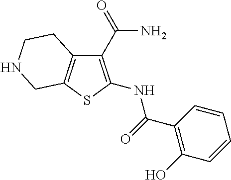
C12=C(SC(NC(C3=C(O)C=CC=C3)=O)=C1C(=O)N)CNCC2
